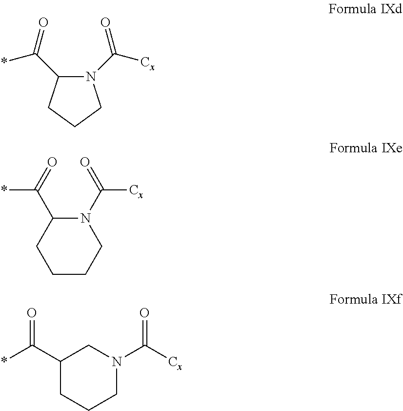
N1(C([Cx])=O)C(C(=O)*)CCC1.N1(C(=O)[Cx])C(C(=O)*)CCCC1.C1(C(*)=O)CCCN(C([Cx])=O)C1
